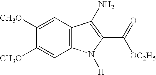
C12=C(C=C([CH3O])C([CH3O])=C1)C(N)=C(C(=O)[OC2H5])N2[H]
